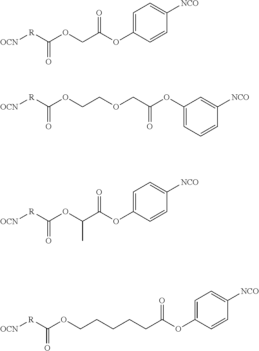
[OCN][R]C(OCC(OC1=CC=C([NCO])C=C1)=O)=O.[OCN][R]C(OCCOCC(OC1=CC=CC([NCO])=C1)=O)=O.[OCN][R]C(OC(C(OC1=CC=C([NCO])C=C1)=O)C)=O.[OCN][R]C(OCCCCCC(OC1=CC=C([NCO])C=C1)=O)=O
